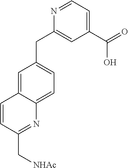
C1=C2C(=CC=C1CC1=CC(C(=O)O)=CC=N1)N=C(C[NHAc])C=C2
